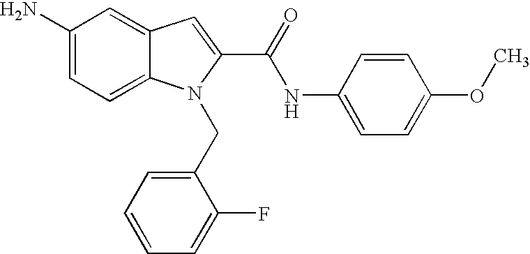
C1(N)=CC=C2C(=C1)C=C(C(=O)NC1=CC=C(OC)C=C1)N2CC1=CC=CC=C1F
